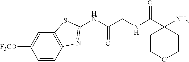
C1=CC2=C(C=C1[F3CO])SC(NC(CNC(C1(N)CCOCC1)=O)=O)=N2
